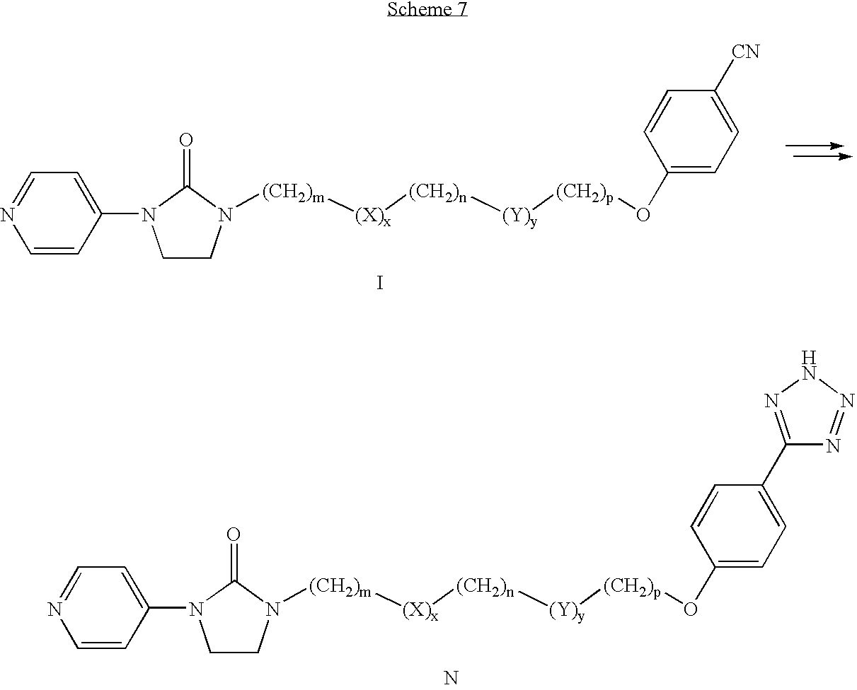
C1=CC(N2CCN([(CH2)m][(X)x][(CH2)n][(Y)y][(CH2)p]OC3=CC=C([CN])C=C3)C2=O)=CC=N1.I.C1=CC(N2CCN([(CH2)m][(X)x][(CH2)n][(Y)y][(CH2)p]OC3=CC=C(C4=NNN=N4)C=C3)C2=O)=CC=N1.N
